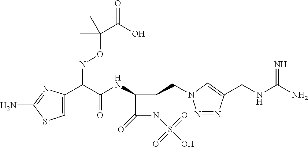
C1=C(C(C(NC2C(=O)N(S(O)(=O)=O)C2CN2N=NC(CNC(N)=N)=C2)=O)=NOC(C(=O)O)(C)C)N=C(N)S1
